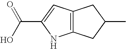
C12=C(CC(C)C1)NC(C(O)=O)=C2
